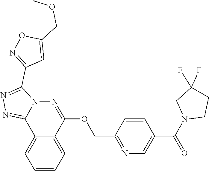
N1=C2N(C(C3=NOC(COC)=C3)=N1)N=C(OCC1=NC=C(C(N3CCC(F)(F)C3)=O)C=C1)C1=CC=CC=C21
